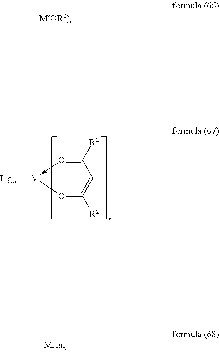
[M]1([Ligq])-O=C([R2])C=C([R2])O1
